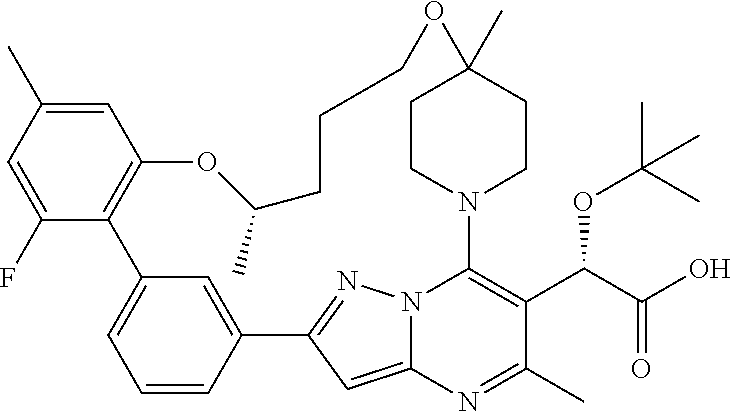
C1=C(C)C=C(F)C2=C1OC(C)CCCOC1(C)CCN(C3=C(C(C(O)=O)OC(C)(C)C)C(C)=NC4=CC(=NN43)C3=CC2=CC=C3)CC1
